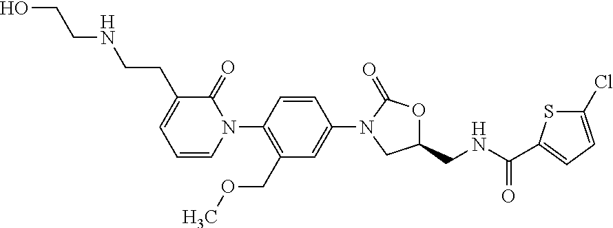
C(O)CNCCC1=CC=CN(C2=C(COC)C=C(N3CC(CNC(=O)C4=CC=C(Cl)S4)OC3=O)C=C2)C1=O
